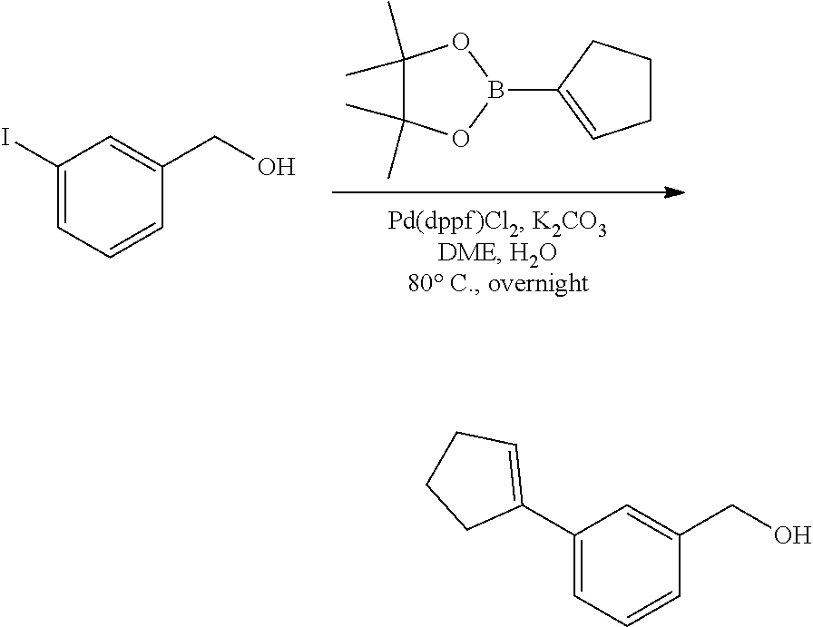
B1(C2=CCCC2)OC(C)(C)C(C)(C)O1.C1(I)=CC=CC(CO)=C1.C1(C2=CCCC2)=CC=CC(CO)=C1
